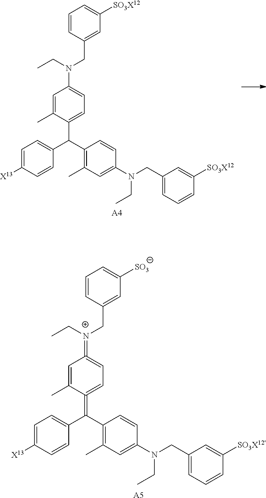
C1=C(C)C(=C(C2=CC=C([X13])C=C2)C2=C(C)C=C(N(CC3=CC=CC([SO3X12'])=C3)CC)C=C2)=CC=C1=[N+](CC)CC1=CC([SO3])=CC=C1.[A5].C1=C(C)C(C(C2=CC=C([X13])C=C2)C2=C(C)C=C(N(CC3=CC=CC([SO3X12])=C3)CC)C=C2)=CC=C1N(CC)CC1=CC([SO3X12])=CC=C1.[A4]
